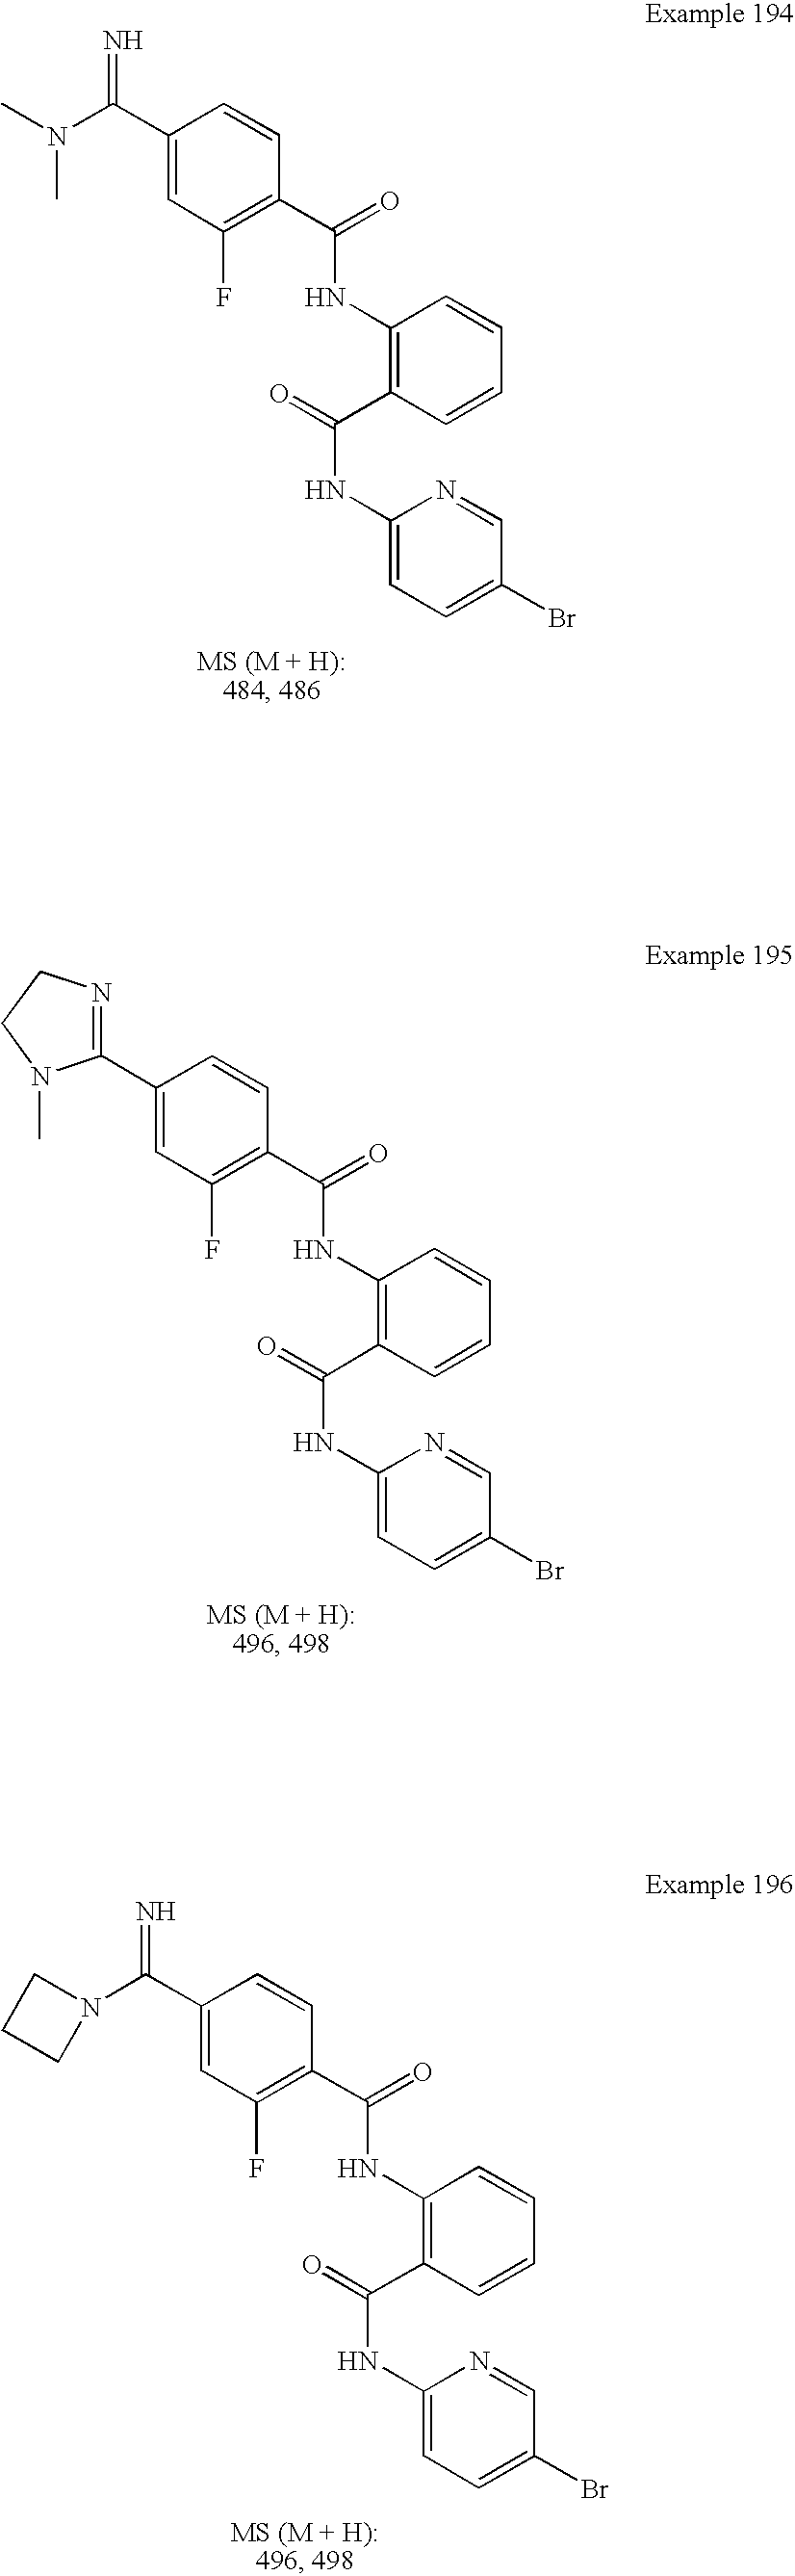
C1(C2=NCCN2C)=CC(F)=C(C(=O)NC2=C(C(=O)NC3=CC=C(Br)C=N3)C=CC=C2)C=C1.N1(C(C2=CC(F)=C(C(=O)NC3=C(C(=O)NC4=CC=C(Br)C=N4)C=CC=C3)C=C2)=N)CCC1.C1(C(N(C)C)=N)=CC(F)=C(C(=O)NC2=C(C(=O)NC3=CC=C(Br)C=N3)C=CC=C2)C=C1
